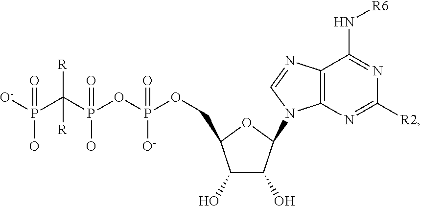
[O-]P(C(P(OP(OCC1C(O)C(O)C(N2C3=C(N=C2)C(N[R6])=NC([R2])=N3)O1)(=O)[O-])(=O)O)([R])[R])(=O)O
